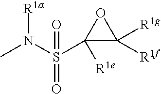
CN(S(C1([R1e])C([R1g])([R1f])O1)(=O)=O)[R1a]
